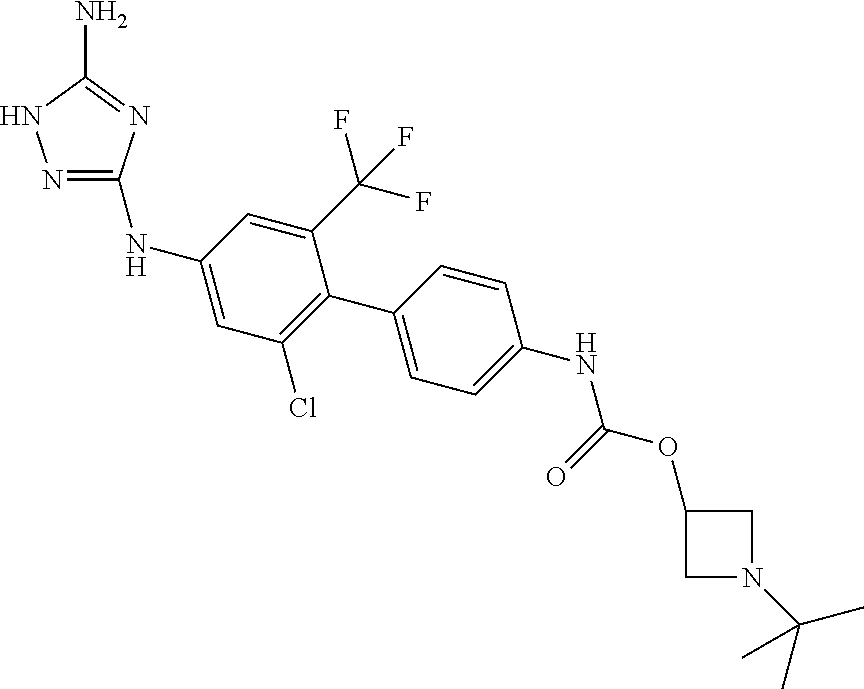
N1=C(NC2=CC(Cl)=C(C3=CC=C(NC(OC4CN(C(C)(C)C)C4)=O)C=C3)C(C(F)(F)F)=C2)N=C(N)N1
